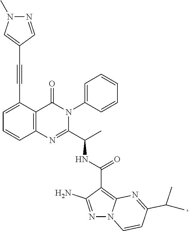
C(C1=CC=CC2=C1C(=O)N(C1=CC=CC=C1)C(C(C)NC(C1=C3N(N=C1N)C=CC(C(C)C)=N3)=O)=N2)#CC1=CN(C)N=C1
